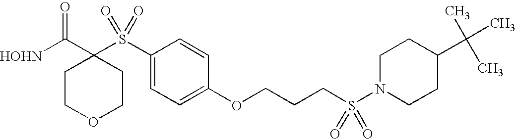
[HOHN]C(C1(S(C2=CC=C(OCCCS(N3CCC(C(C)(C)C)CC3)(=O)=O)C=C2)(=O)=O)CCOCC1)=O
